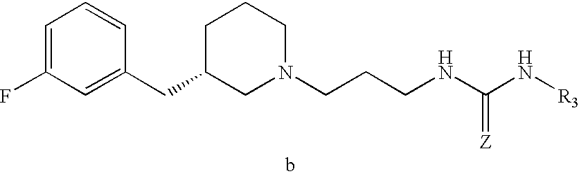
C1=C(F)C=C(CC2CCCN(CCCNC(N[R3])=[Z])C2)C=C1
